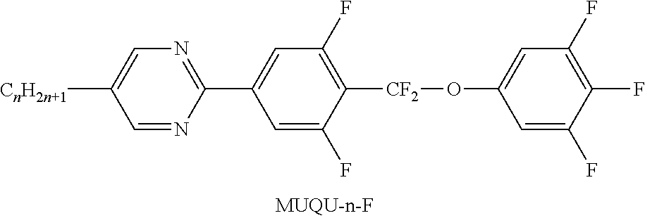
C1=NC(C2=CC(F)=C([CF2]OC3=CC(F)=C(F)C(F)=C3)C(F)=C2)=NC=C1[CnH2n+1]
